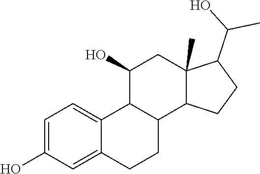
C1=C(O)C=C2C(=C1)C1C(CC2)C2C(C)(CC1O)C(C(O)C)CC2
